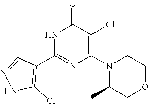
N1C(C2=C(Cl)NN=C2)=NC(N2C(C)COCC2)=C(Cl)C1=O
